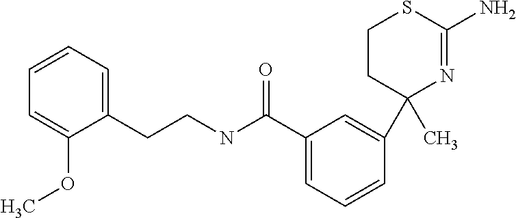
C1(C(NCCC2=CC=CC=C2OC)=O)=CC=CC(C2(C)N=C(N)SCC2)=C1
